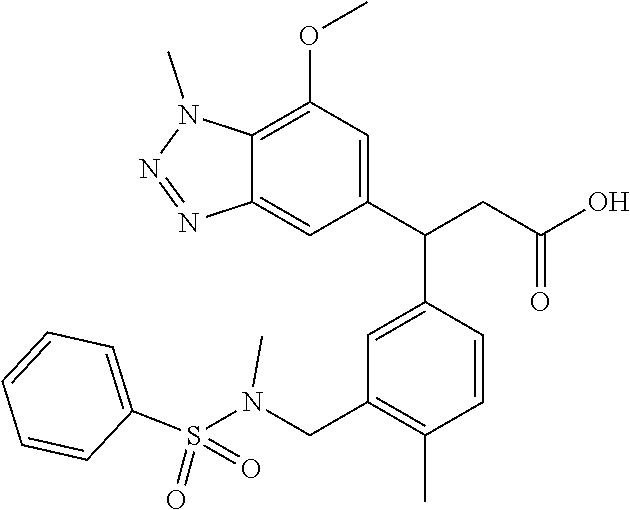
C12=CC(C(CC(O)=O)C3=CC(CN(S(C4=CC=CC=C4)(=O)=O)C)=C(C)C=C3)=CC(OC)=C1N(C)N=N2
